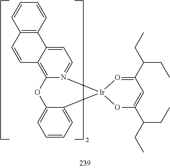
O1=C(C(CC)CC)C=C(C(CC)CC)O[Ir]12N1=CC=C3C(=C1OC1=CC=CC=C12)C=CC1=C3C=CC=C1
